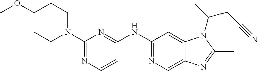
C1(N2CCC(OC)CC2)=NC=CC(NC2=NC=C3C(=C2)N(C(CC#N)C)C(C)=N3)=N1
